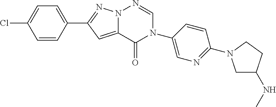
C12=CC(C3=CC=C(Cl)C=C3)=NN1N=CN(C1=CN=C(N3CC(NC)CC3)C=C1)C2=O
